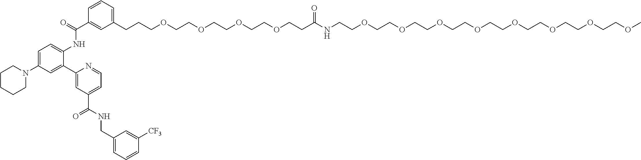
C1(CCCOCCOCCOCCOCCC(NCCOCCOCCOCCOCCOCCOCCOCCOC)=O)=CC=CC(C(=O)NC2=CC=C(N3CCCCC3)C=C2C2=CC(C(=O)NCC3=CC=CC([CF3])=C3)=CC=N2)=C1
